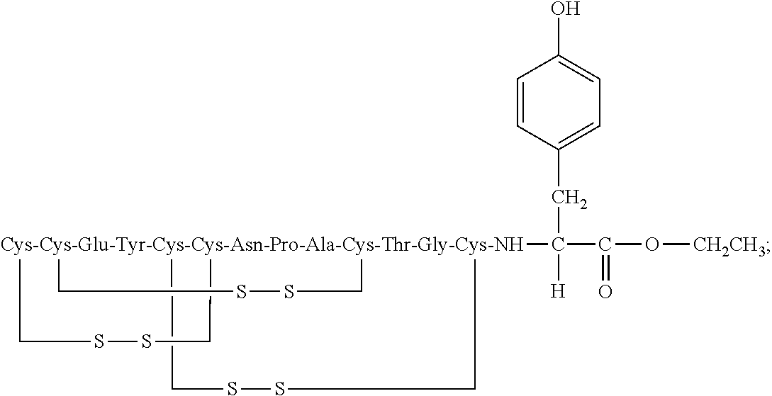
C(CC1=CC=C(O)C=C1)([H])(C(O[CH2CH3])=O)[Cys-Cys-Glu-Tyr-Cys-Cys-Asn-Pro-Ala-Cys-Thr-Gly-Cys-NH]123(CSSC1)(CSSC2)CSSC3
